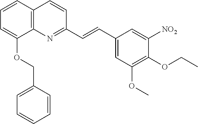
C1=CC2=C(C(OCC3=CC=CC=C3)=C1)N=C(C=CC1=CC(OC)=C(OCC)C([NO2])=C1)C=C2
